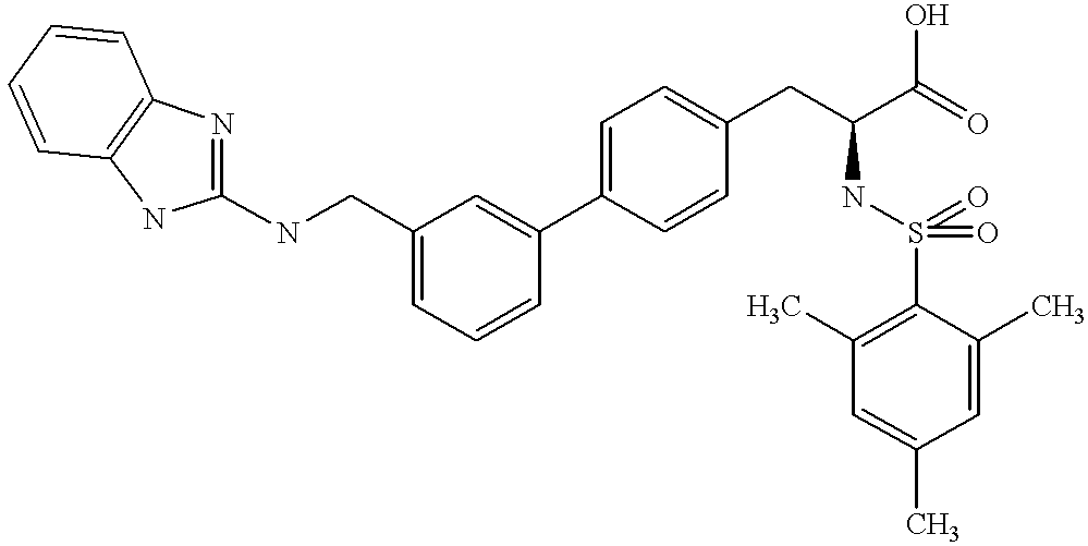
C1=C(CNC2=NC3=C(C=CC=C3)N2)C=C(C2=CC=C(CC(C(=O)O)NS(=O)(=O)C3=C(C)C=C(C)C=C3C)C=C2)C=C1
